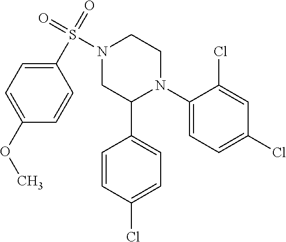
C1(N2CCN(S(=O)(=O)C3=CC=C(OC)C=C3)CC2C2=CC=C(Cl)C=C2)=CC=C(Cl)C=C1Cl
